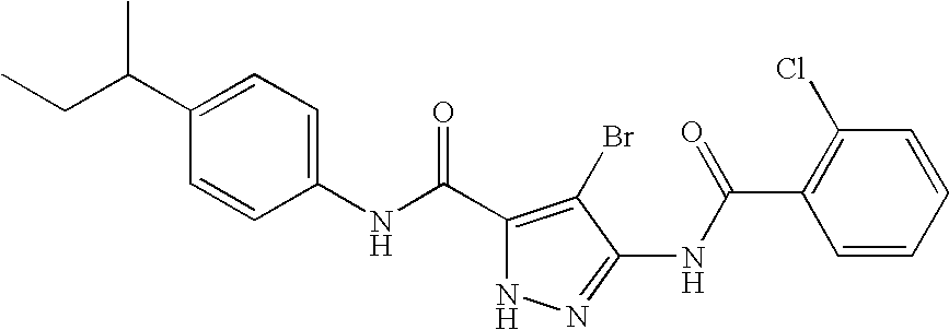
CC(C1=CC=C(NC(C2=C(Br)C(NC(C3=C(Cl)C=CC=C3)=O)=NN2)=O)C=C1)CC
